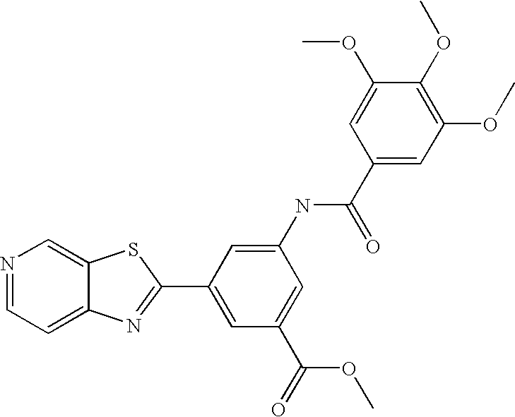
N1=CC=C2C(=C1)SC(C1=CC(C(OC)=O)=CC(NC(C3=CC(OC)=C(OC)C(OC)=C3)=O)=C1)=N2
